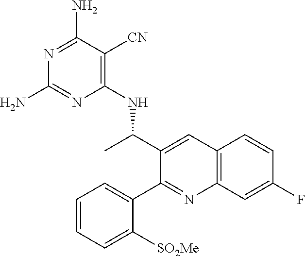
C12=C(C=C(F)C=C1)N=C(C1=CC=CC=C1[SO2Me])C(C(C)NC1=C([CN])C(N)=NC(N)=N1)=C2
